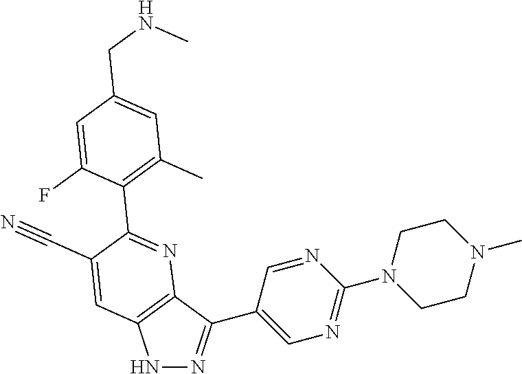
N1N=C(C2=CN=C(N3CCN(C)CC3)N=C2)C2=C1C=C(C#N)C(C1=C(C)C=C(CNC)C=C1F)=N2
